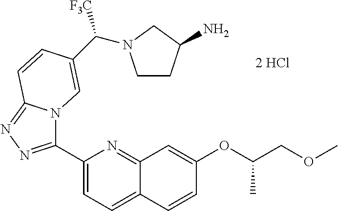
C1(C2=NN=C3N2C=C(C([F3C])N2CCC(N)C2)C=C3)=CC=C2C(=N1)C=C(OC(COC)C)C=C2
